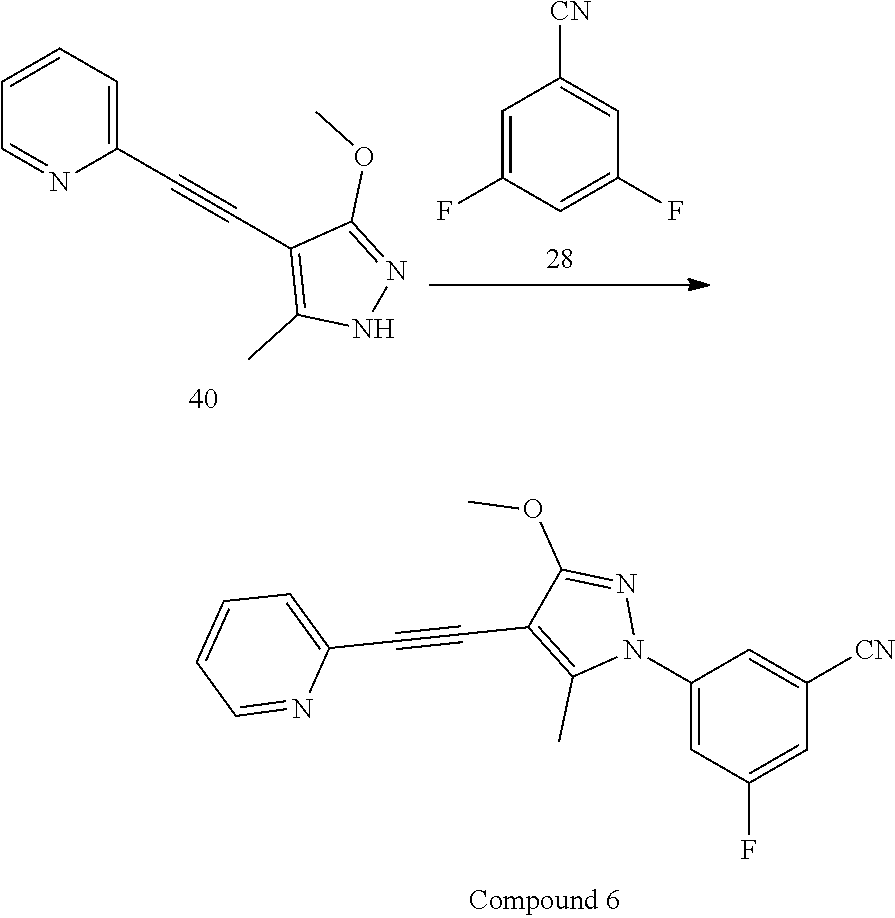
C1(N2N=C(OC)C(C#CC3=CC=CC=N3)=C2C)=CC(F)=CC([CN])=C1.C1=CC=C(C#CC2=C(C)NN=C2OC)N=C1.C1=C(F)C=C(F)C=C1[CN]
